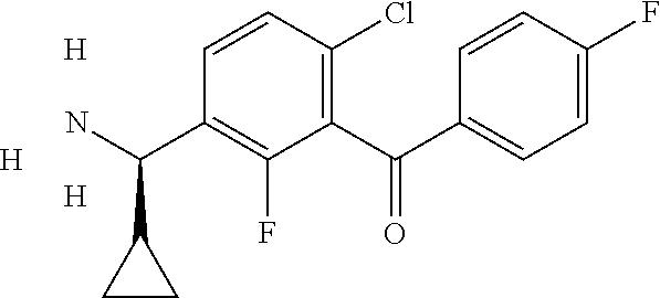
C1(C(C2=CC=C(F)C=C2)=O)=C(Cl)C=CC(C(N)C2CC2)=C1F.[H].[H].[H]
